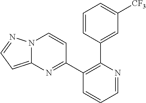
C1=CC(C2=C(C3=NC4=CC=NN4C=C3)C=CC=N2)=CC([CF3])=C1
